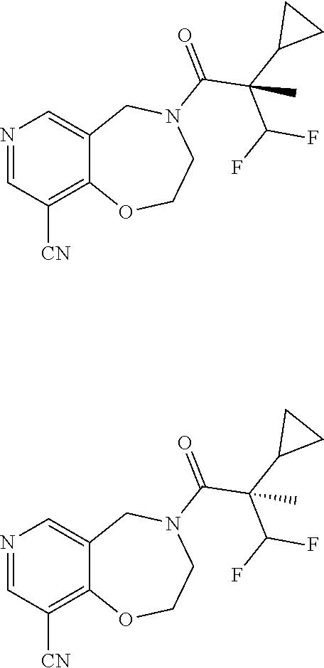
C(N1CC2=CN=CC([CN])=C2OCC1)(=O)C(C(F)F)(C1CC1)C.C(N1CC2=CN=CC([CN])=C2OCC1)(=O)C(C(F)F)(C1CC1)C
